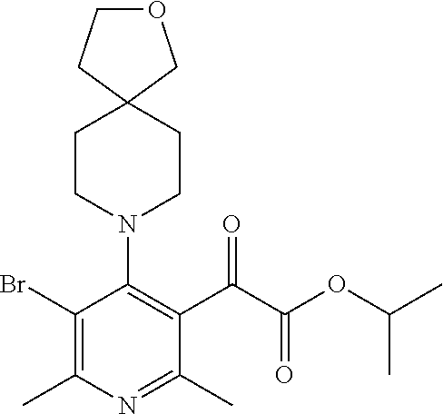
BrC1=C(C)N=C(C)C(C(=O)C(=O)OC(C)C)=C1N1CCC2(CC1)COCC2
